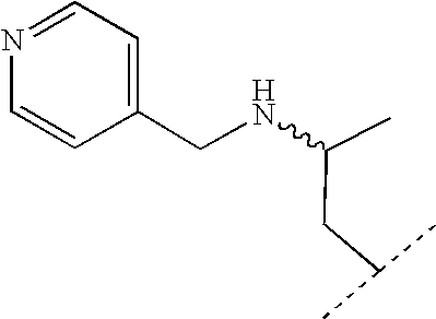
C(CC(C)C)(C)NCC1=CC=NC=C1
